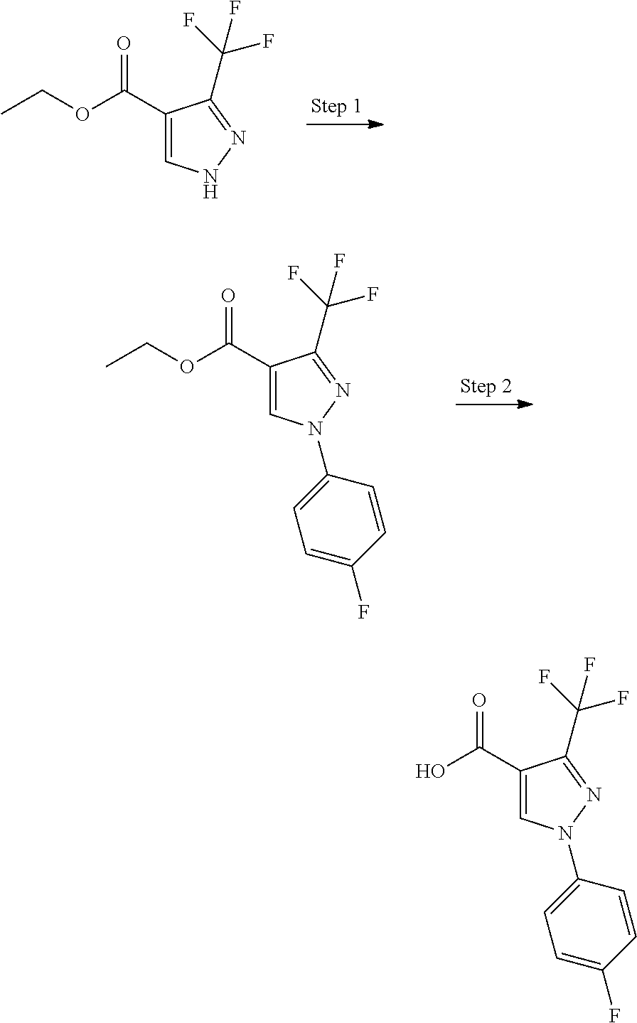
C1(C(OCC)=O)=CNN=C1C(F)(F)F.C1(C(OCC)=O)=CN(C2=CC=C(F)C=C2)N=C1C(F)(F)F.C1(C(O)=O)=CN(C2=CC=C(F)C=C2)N=C1C(F)(F)F
